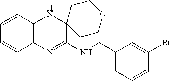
C1=CC2=C(C=C1)N=C(NCC1=CC=CC(Br)=C1)C1(N2)CCOCC1
